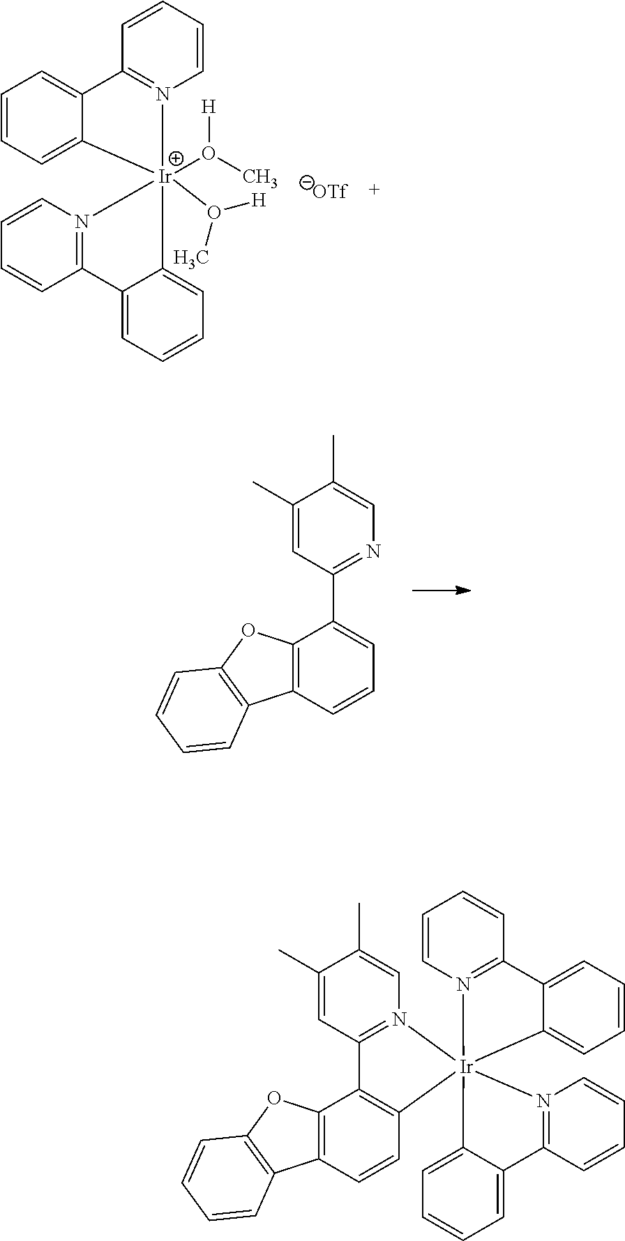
C1=CC=CN2=C1C1=CC=CC=C1[Ir]21(O(C)[H])(O(C)[H])C2=CC=CC=C2C2=N1C=CC=C2.C12=C(C=CC=C1C1=NC=C(C)C(C)=C1)C1=C(O2)C=CC=C1.C1=CC=CN2=C1C1=CC=CC=C1[Ir]213(C2=CC=CC=C2C2=N1C=CC=C2)N1=C(C=C(C)C(C)=C1)C1=C3C=CC2=C1OC1=C2C=CC=C1
